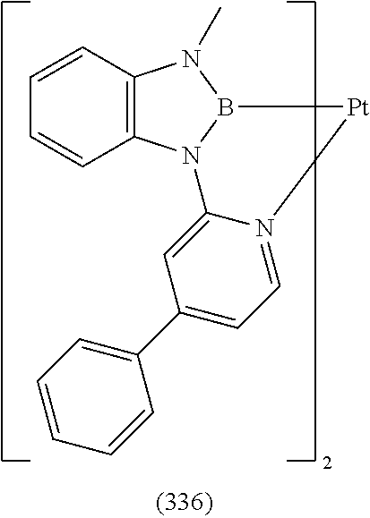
C12=C(N3B(N1C)[Pt]N1=CC=C(C4=CC=CC=C4)C=C31)C=CC=C2
